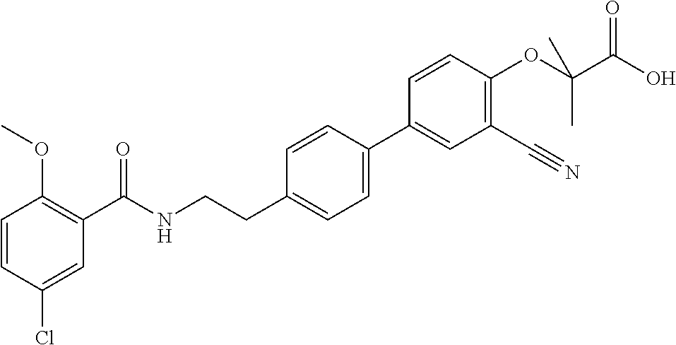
C1=CC(Cl)=CC(C(NCCC2=CC=C(C3=CC(C#N)=C(OC(C(O)=O)(C)C)C=C3)C=C2)=O)=C1OC
